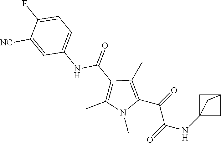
N1(C)C(C(=O)C(NC23CC(C2)C3)=O)=C(C)C(C(NC2=CC=C(F)C([NC])=C2)=O)=C1C
